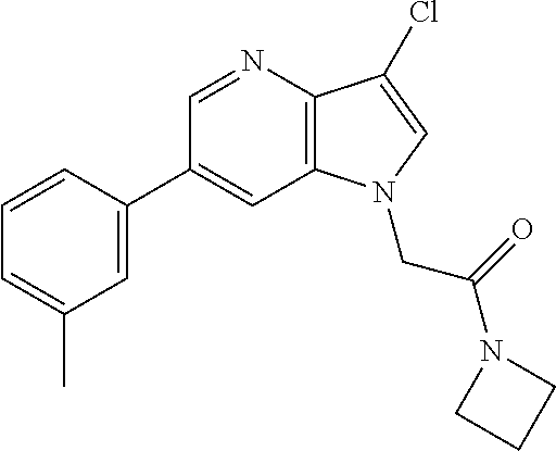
C1=C(C2=CC3=C(N=C2)C(Cl)=CN3CC(=O)N2CCC2)C=CC=C1C
